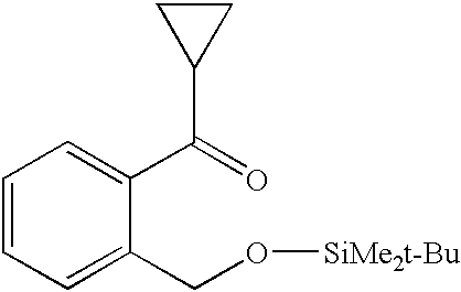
C1=CC=C(CO[SiMe2t-Bu])C(C(=O)C2CC2)=C1
